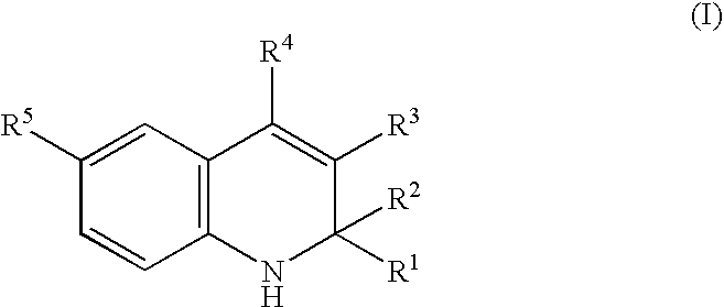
C1=CC2=C(C=C1[R5])C([R4])=C([R3])C([R2])([R1])N2
